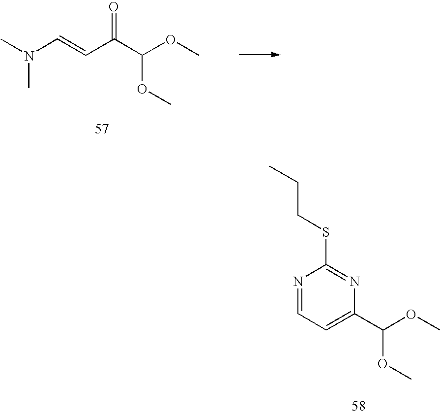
C1(C(OC)OC)=CC=NC(SCCC)=N1.C(C(C(OC)OC)=O)=CN(C)C
